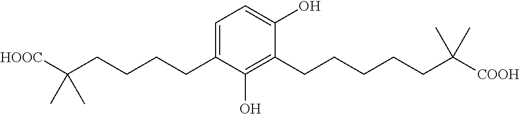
C1=C(CCCCC([HOOC])(C)C)C(O)=C(CCCCCC([COOH])(C)C)C(O)=C1
